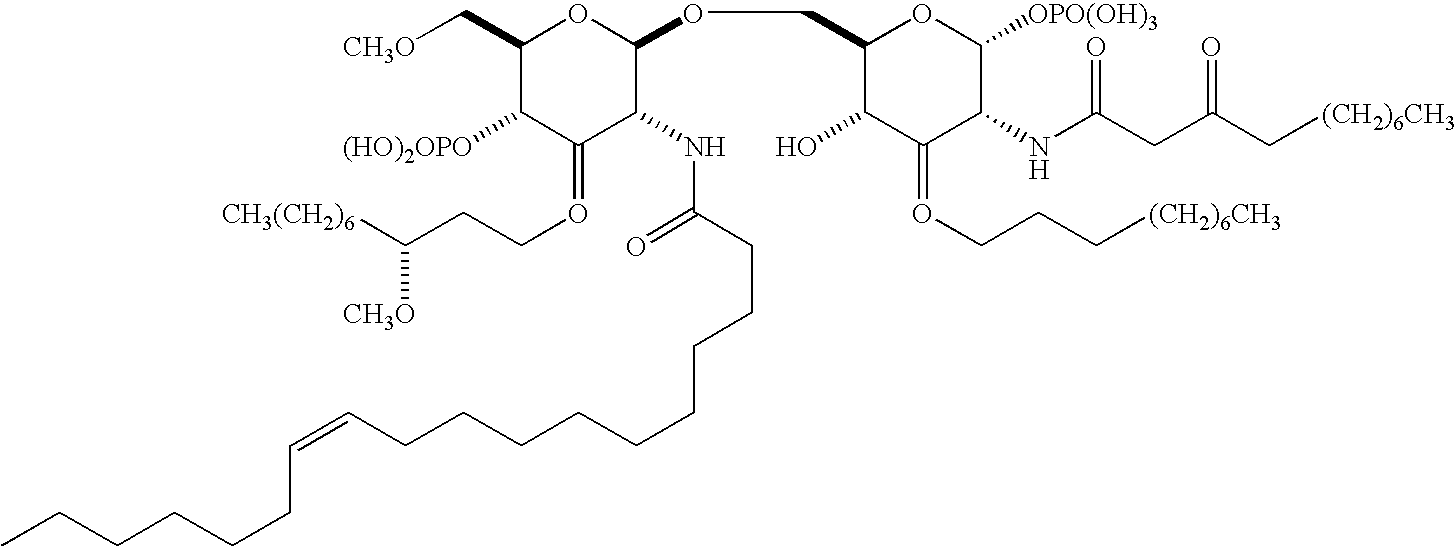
C1(C[CH3O])C([(HO)2OPO])C(=OCCC([CH3(CH2)6])[CH3O])C(NC(=O)CCCCCCCCCC=CCCCCCC)C(OCC2C(O)C(=OCCC[(CH2)6CH3])C(NC(CC(C[(CH2)6CH3])=O)=O)C([OPO(OH)3])O2)O1
